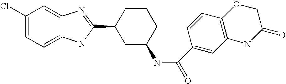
C1(Cl)=CC=C2C(=C1)N=C(C1CC(NC(=O)C3=CC4=C(C=C3)OCC(=O)N4)CCC1)N2
